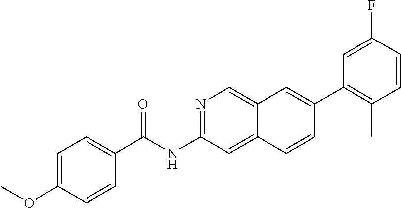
FC1=CC(C2=CC3=CN=C(NC(=O)C4=CC=C(OC)C=C4)C=C3C=C2)=C(C)C=C1
